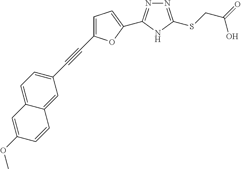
N1=C(C2=CC=C(C#CC3=CC=C4C(=C3)C=CC(OC)=C4)O2)NC(SCC(O)=O)=N1
